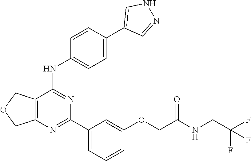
O(CC(NCC(F)(F)F)=O)C1=CC(C2=NC3=C(C(NC4=CC=C(C5=CNN=C5)C=C4)=N2)COC3)=CC=C1
